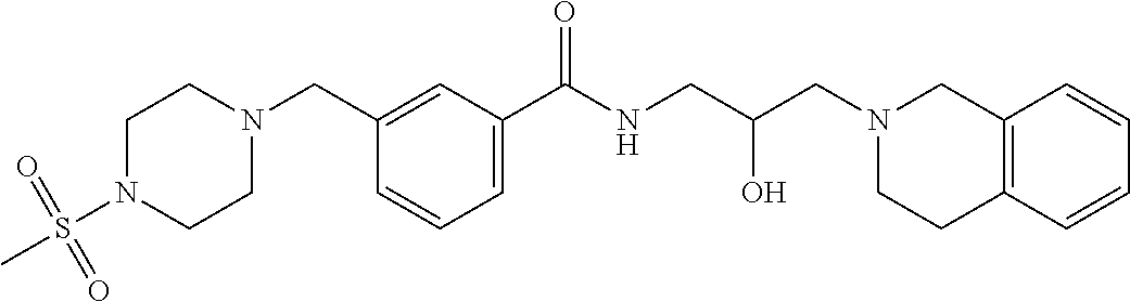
C1(CN2CCN(S(C)(=O)=O)CC2)=CC(C(NCC(CN2CCC3=C(C2)C=CC=C3)O)=O)=CC=C1
